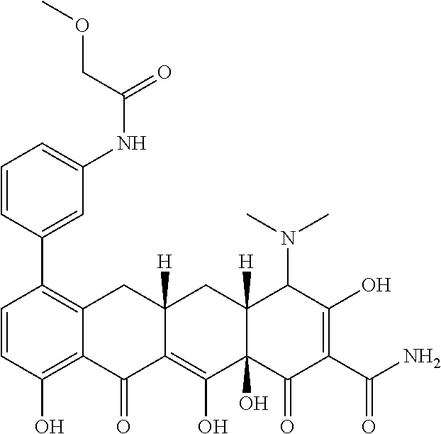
C1=CC(O)=C2C(=C1C1=CC(NC(COC)=O)=CC=C1)CC1([H])C(=C(O)C3(O)C([H])(C1)C(N(C)C)C(O)=C(C(N)=O)C3=O)C2=O
